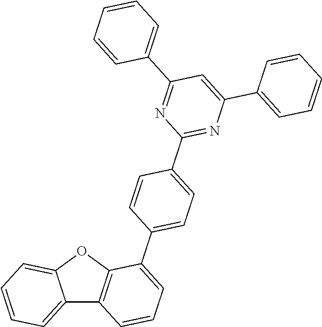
C12=CC=CC=C1OC1=C2C=CC=C1C1=CC=C(C2=NC(C3=CC=CC=C3)=CC(C3=CC=CC=C3)=N2)C=C1
